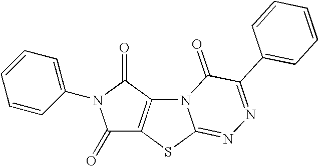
C1=CC=C(N2C(=O)C3=C(C2=O)N2C(=NN=C(C4=CC=CC=C4)C2=O)S3)C=C1
